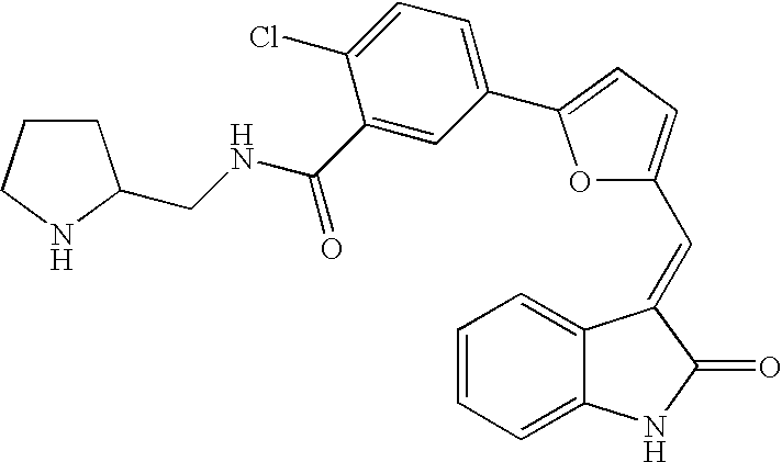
C1=CC=C2C(=C1)C(=CC1=CC=C(C3=CC=C(Cl)C(C(NCC4CCCN4)=O)=C3)O1)C(=O)N2
